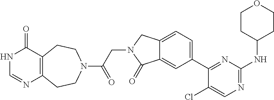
C(=O)(CN1CC2=CC=C(C3=NC(NC4CCOCC4)=NC=C3Cl)C=C2C1=O)N1CCC2=C(C(=O)NC=N2)CC1
